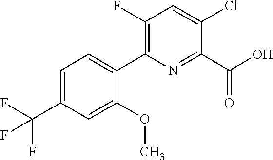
C1(Cl)=CC(F)=C(C2=CC=C(C(F)(F)F)C=C2OC)N=C1C(O)=O
